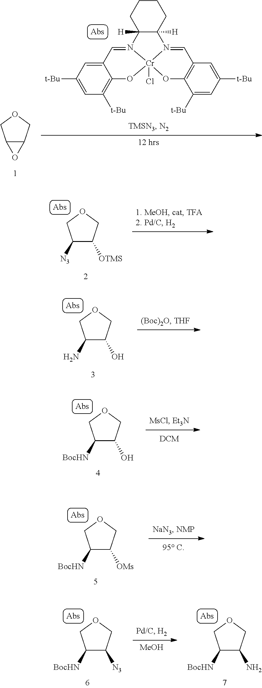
C12C(COC1)O2.C12=CC([t-Bu])=CC([t-Bu])=C1O[Cr]13(Cl)N(=C2)C2([H])C([H])(CCCC2)N1=CC1=C(O3)C([t-Bu])=CC([t-Bu])=C1.[12 hrs].C1([N3])C([OTMS])COC1.C1(N)C(O)COC1.C1([BocHN])C(O)COC1.C1([BocHN])C([OMs])COC1.[MeOH].C1([BocHN])C([N3])COC1.C1([BocHN])C(N)COC1
